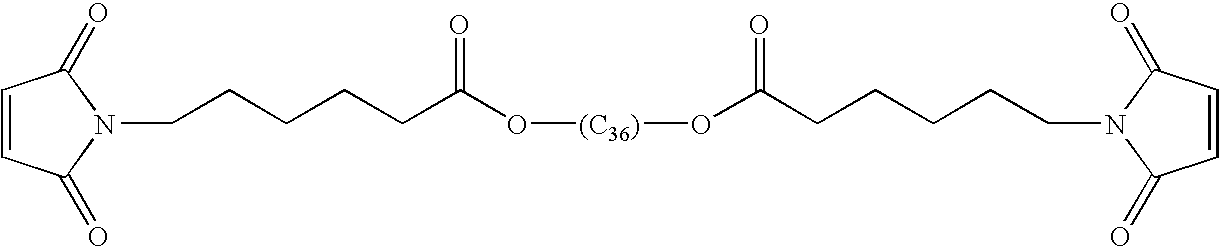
C1=CC(=O)N(CCCCCC(O[(C36)]OC(CCCCCN2C(=O)C=CC2=O)=O)=O)C1=O
